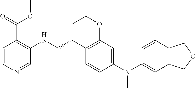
C1=CN=CC(NCC2C3=C(OCC2)C=C(N(C2=CC4=C(C=C2)COC4)C)C=C3)=C1C(=O)OC
